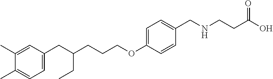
C1(C)=CC(CC(CC)CCCOC2=CC=C(CNCCC(=O)O)C=C2)=CC=C1C
